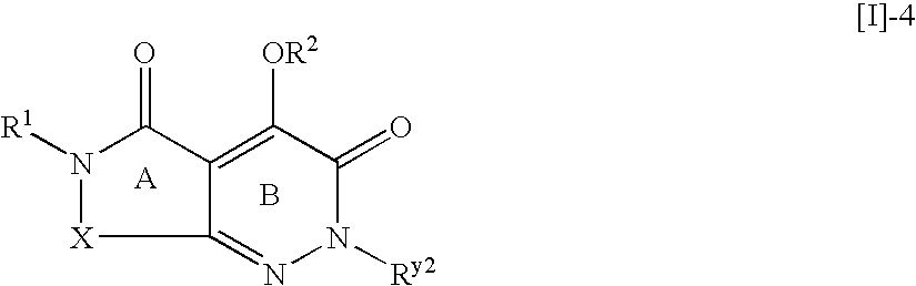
B.N1=C2C(=C([OR2])C(=O)N1[Ry2])C(=O)N([R1])[X]2
